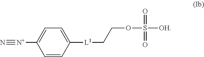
C1=CC([L1]CCOS([OH])(=O)=O)=CC=C1[N+]#N
